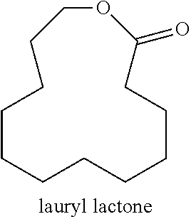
C1CCCCCCCCC(=O)OCC1
